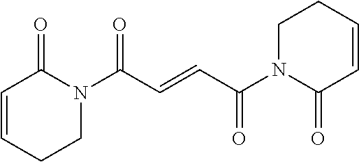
C1=CCCN(C(C=CC(=O)N2C(=O)C=CCC2)=O)C1=O
